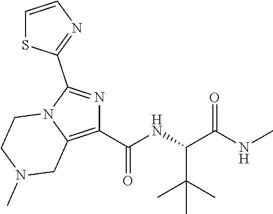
C1(C(NC(C(NC)=O)C(C)(C)C)=O)=C2N(C(C3=NC=CS3)=N1)CCN(C)C2
